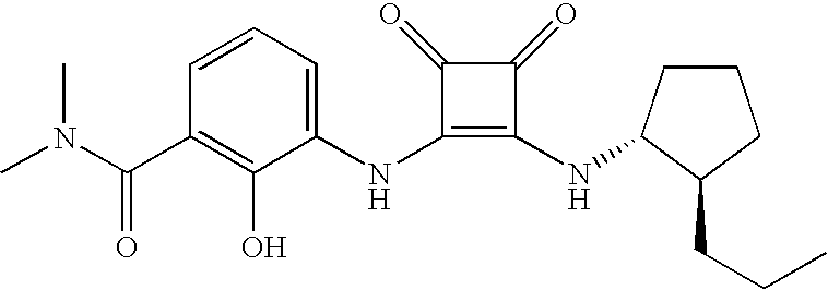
N(C1=C(NC2CCCC2CCC)C(=O)C1=O)C1=CC=CC(C(=O)N(C)C)=C1O
